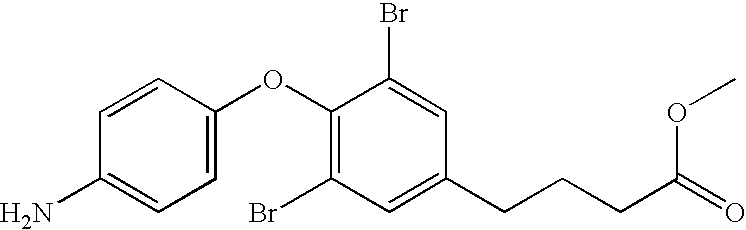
C1=C(OC2=C(Br)C=C(CCCC(=O)OC)C=C2Br)C=CC(N)=C1
